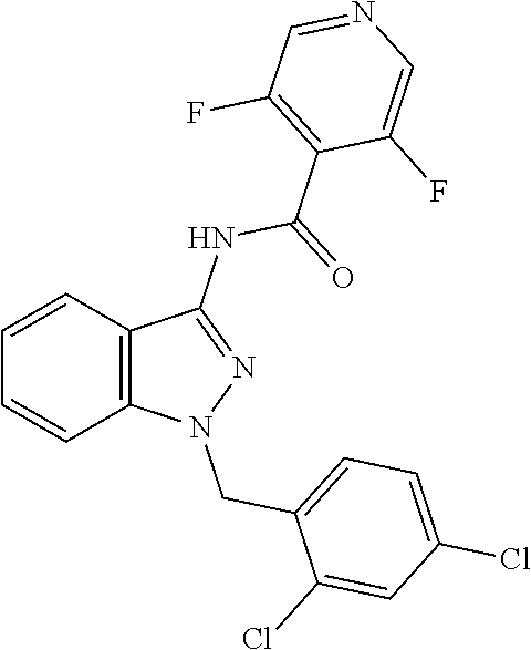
C1=CC2=C(C=C1)N(CC1=CC=C(Cl)C=C1Cl)N=C2NC(=O)C1=C(F)C=NC=C1F
